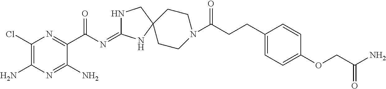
C1(Cl)=C(N)N=C(N)C(C(N=C2NCC3(N2)CCN(C(CCC2=CC=C(OCC(N)=O)C=C2)=O)CC3)=O)=N1
